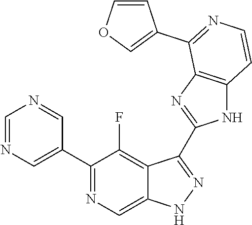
C1=NC=C(C2=NC=C3C(=C2F)C(C2=NC4=C(N2)C=CN=C4C2=COC=C2)=NN3)C=N1
